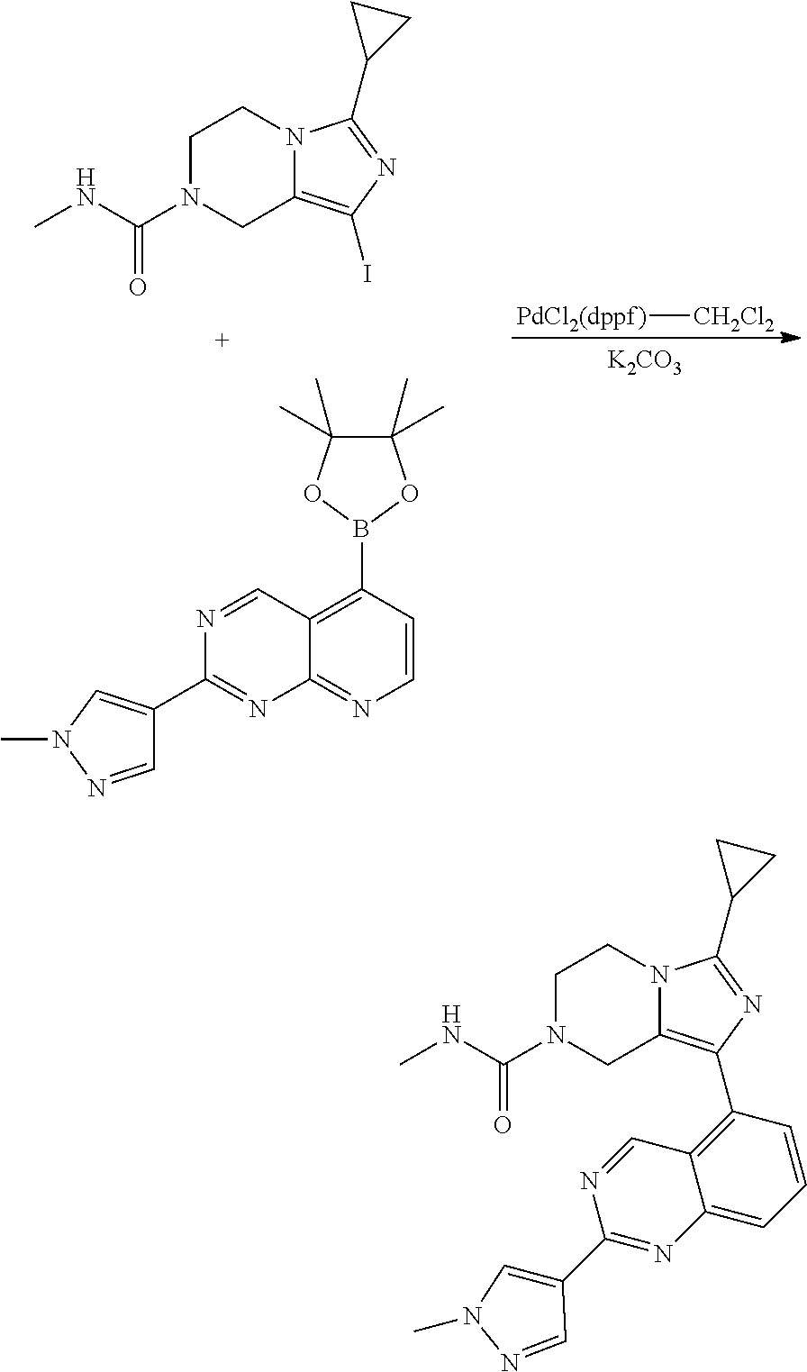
[PdCl2(dppf)][CH2Cl2].[K2CO3].C1N(C(=O)NC)CC2=C(I)N=C(C3CC3)N2C1.C1=CC(B2OC(C)(C)C(C)(C)O2)=C2C(=N1)N=C(C1=CN(C)N=C1)N=C2.C1N(C(=O)NC)CC2=C(C3=C4C(=CC=C3)N=C(C3=CN(C)N=C3)N=C4)N=C(C3CC3)N2C1
